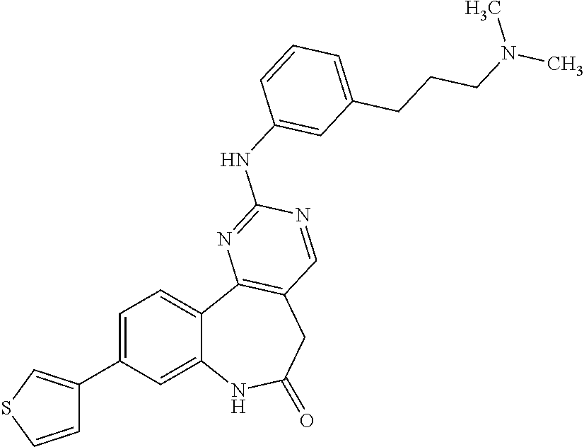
C1=C(C2=CSC=C2)C=C2C(=C1)C1=C(CC(=O)N2)C=NC(NC2=CC(CCCN(C)C)=CC=C2)=N1
